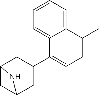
C1=C(C2CC3CC(C2)N3)C2=CC=CC=C2C(C)=C1
